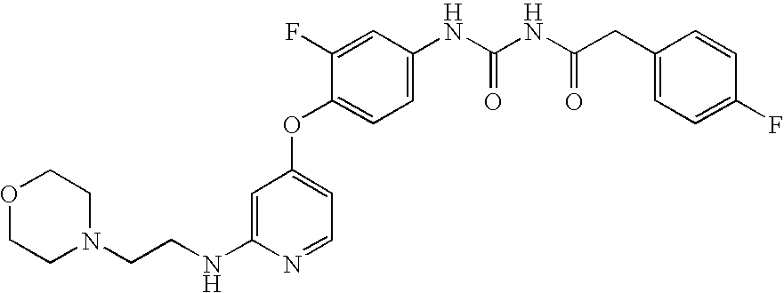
N(C1=CC(OC2=CC=C(NC(NC(CC3=CC=C(F)C=C3)=O)=O)C=C2F)=CC=N1)CCN1CCOCC1
